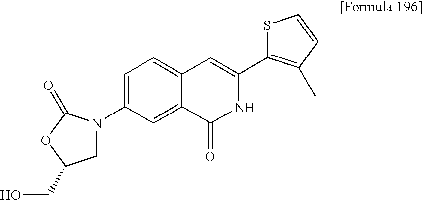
S1C(C2=CC3=CC=C(N4CC(CO)OC4=O)C=C3C(=O)N2)=C(C)C=C1
